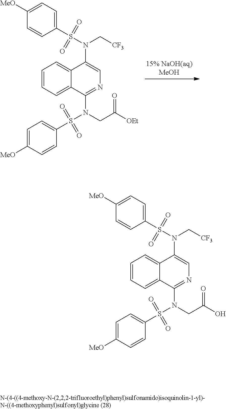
C1=CC=C2C(=C1)C(N(S(C1=CC=C([MeO])C=C1)(=O)=O)C[CF3])=CN=C2N(CC([OEt])=O)S(C1=CC=C([MeO])C=C1)(=O)=O.C1=CC=C2C(=C1)C(N(C[CF3])S(C1=CC=C([MeO])C=C1)(=O)=O)=CN=C2N(CC(O)=O)S(C1=CC=C([MeO])C=C1)(=O)=O
